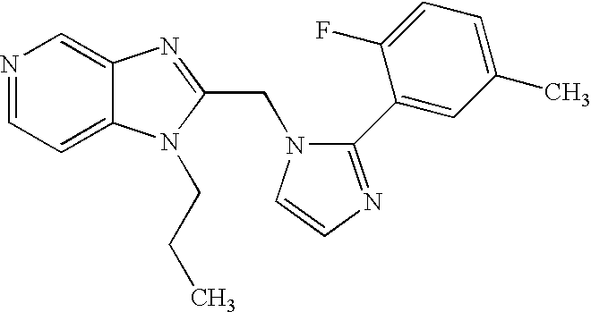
N1=CC=C2C(=C1)N=C(CN1C=CN=C1C1=CC(C)=CC=C1F)N2CCC
